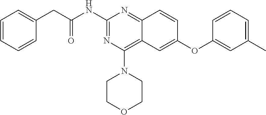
N(C1=NC(N2CCOCC2)=C2C(=N1)C=CC(OC1=CC(C)=CC=C1)=C2)C(CC1=CC=CC=C1)=O
